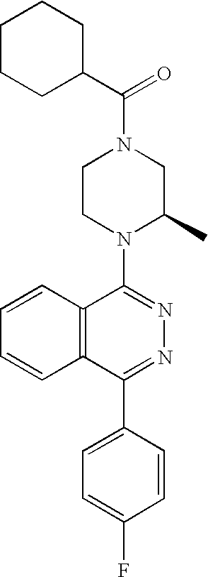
C(N1CCN(C2=NN=C(C3=CC=C(F)C=C3)C3=C2C=CC=C3)C(C)C1)(=O)C1CCCCC1
